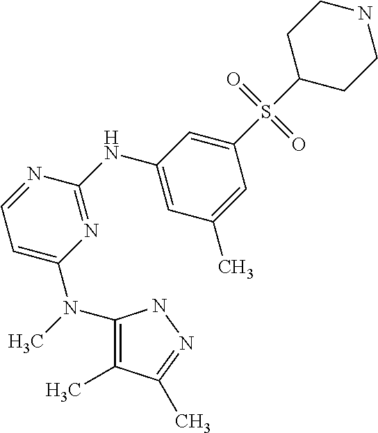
CN(C1=C(C)C(C)=NN1)C1=CC=NC(NC2=CC(C)=CC(S(=O)(=O)C3CCNCC3)=C2)=N1
